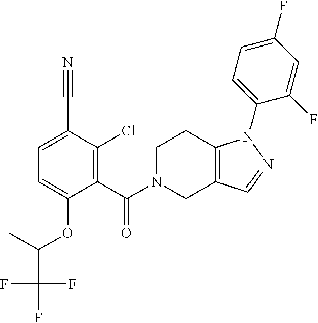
C1=C(C#N)C(Cl)=C(C(N2CC3=C(CC2)N(C2=CC=C(F)C=C2F)N=C3)=O)C(OC(C(F)(F)F)C)=C1
